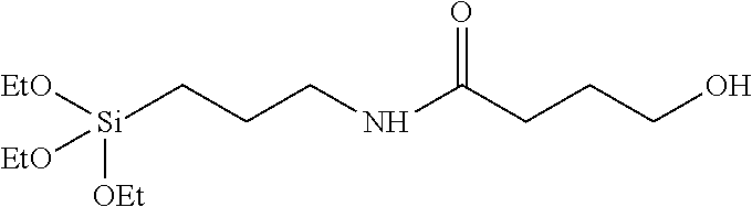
[Si](CCCNC(CCCO)=O)([EtO])([OEt])[EtO]
